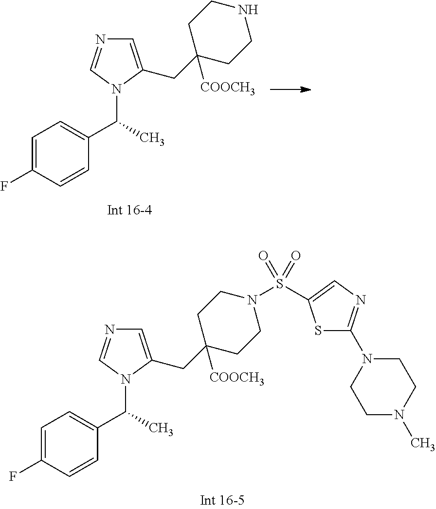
C1=C(CC2([COOCH3])CCN(S(=O)(=O)C3=CN=C(N4CCN(C)CC4)S3)CC2)N(C(C)C2=CC=C(F)C=C2)C=N1.C1=C(CC2([COOCH3])CCNCC2)N(C(C)C2=CC=C(F)C=C2)C=N1
